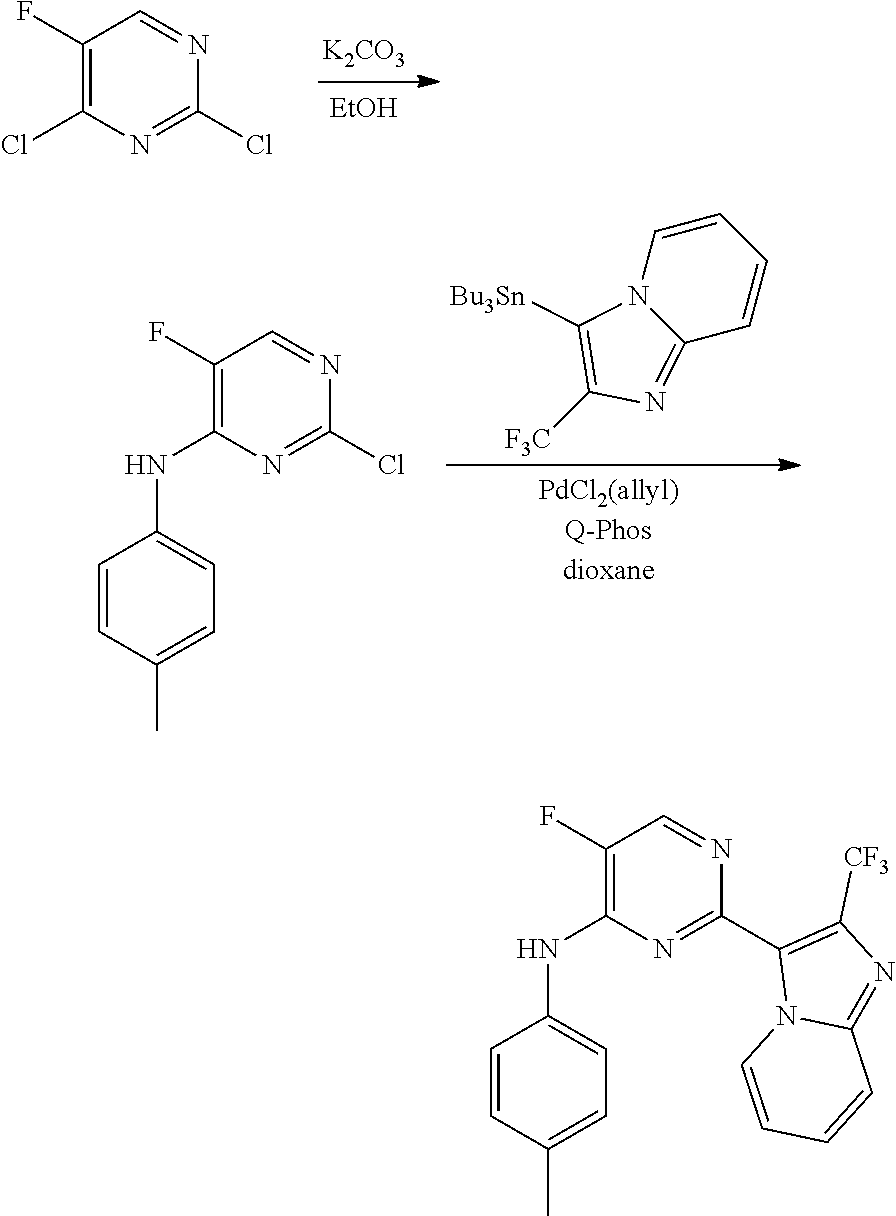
[K2CO3].[EtOH].C1(F)=C(Cl)N=C(Cl)N=C1.[PdCl2(allyl)Q-Phosdioxane].C1=CN2C(=NC([F3C])=C2[Bu3Sn])C=C1.C1(F)=C(NC2=CC=C(C)C=C2)N=C(Cl)N=C1.C1(F)=C(NC2=CC=C(C)C=C2)N=C(C2=C([CF3])N=C3N2C=CC=C3)N=C1
